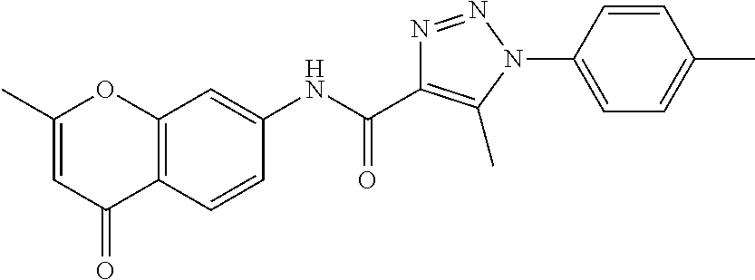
N(C(=O)C1=C(C)N(C2=CC=C(C)C=C2)N=N1)C1=CC2=C(C=C1)C(=O)C=C(C)O2
